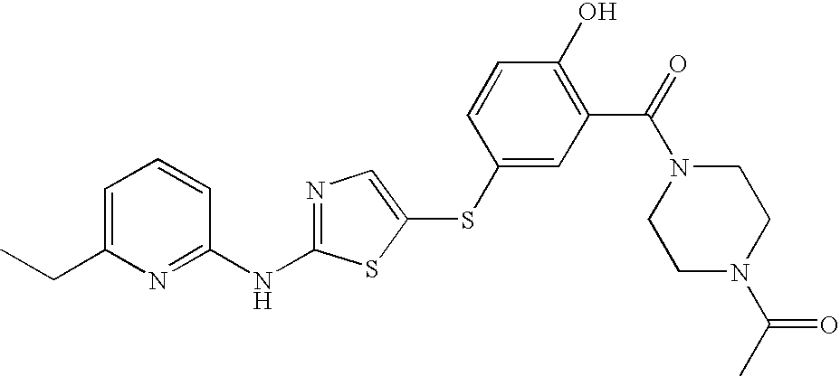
C1=C(CC)N=C(NC2=NC=C(SC3=CC(C(=O)N4CCN(C(C)=O)CC4)=C(O)C=C3)S2)C=C1
